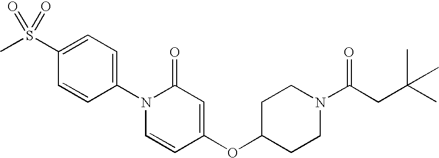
C1=C(S(C)(=O)=O)C=CC(N2C=CC(OC3CCN(C(=O)CC(C)(C)C)CC3)=CC2=O)=C1
